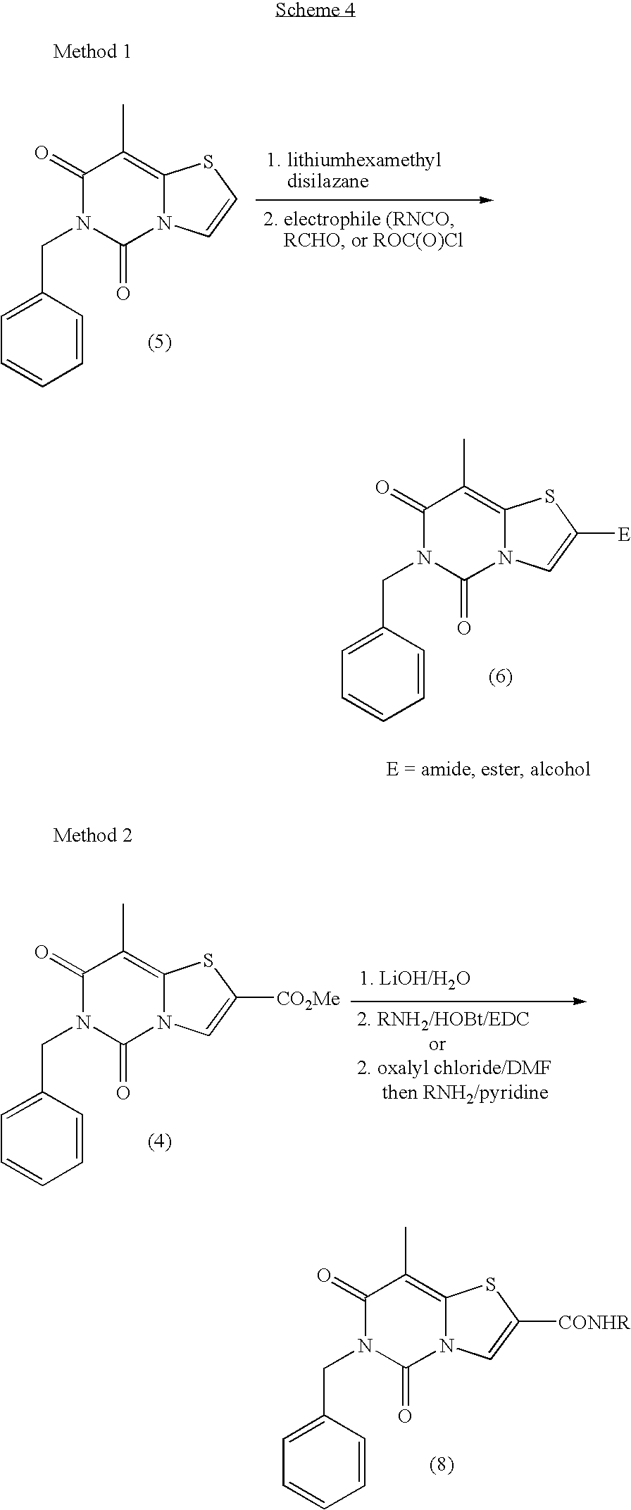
C1=C(CN2C(=O)N3C(=C(C)C2=O)SC=C3)C=CC=C1.C1=C(CN2C(=O)N3C(=C(C)C2=O)SC([E])=C3)C=CC=C1.C1=C(CN2C(=O)N3C(=C(C)C2=O)SC([CO2Me])=C3)C=CC=C1.C1=C(CN2C(=O)N3C(=C(C)C2=O)SC([CONHR])=C3)C=CC=C1
